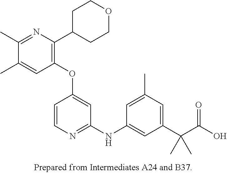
C1(OC2=CC(NC3=CC(C(C(O)=O)(C)C)=CC(C)=C3)=NC=C2)=C(C2CCOCC2)N=C(C)C(C)=C1
